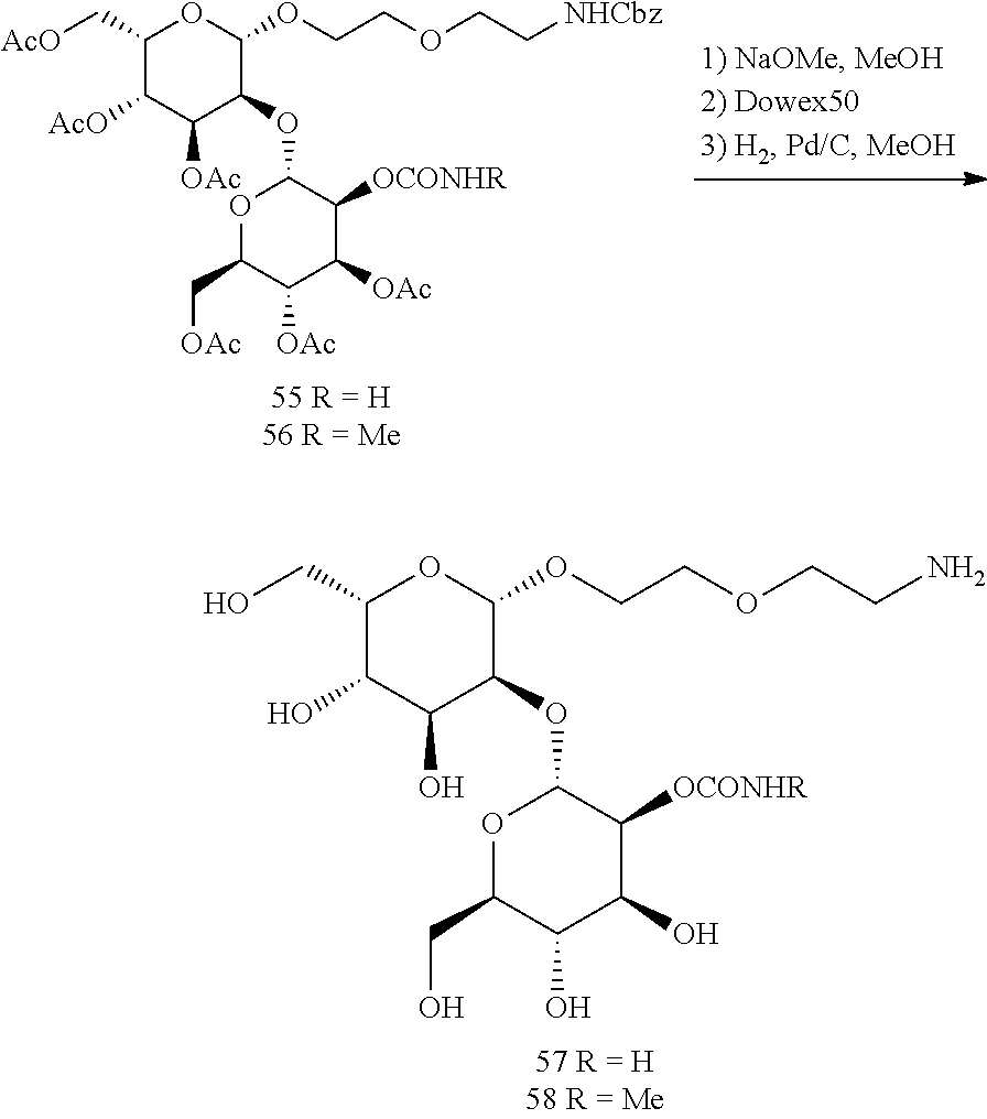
C1(CO)C(O)C(O)C(OC2OC(CO)C(O)C(O)C2[OCONHR])C(OCCOCCN)O1.C1(C[AcO])C([AcO])C([OAc])C(OC2OC(C[OAc])C([OAc])C([OAc])C2[OCONHR])C(OCCOCC[NHCbz])O1
